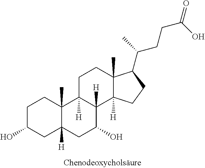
C1C(O)CC2([H])C(C)(C1)C1([H])C([H])(C(O)C2)C2([H])C(C)(CC1)C(C(C)CCC(O)=O)CC2
